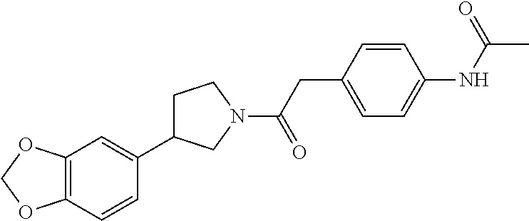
C12=C(C=CC(C3CCN(C(CC4=CC=C(NC(C)=O)C=C4)=O)C3)=C1)OCO2
